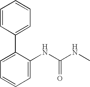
C1(NC(NC)=O)=CC=CC=C1C1=CC=CC=C1
